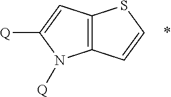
C12=C(C=C([Q])N1[Q])SC=C2
